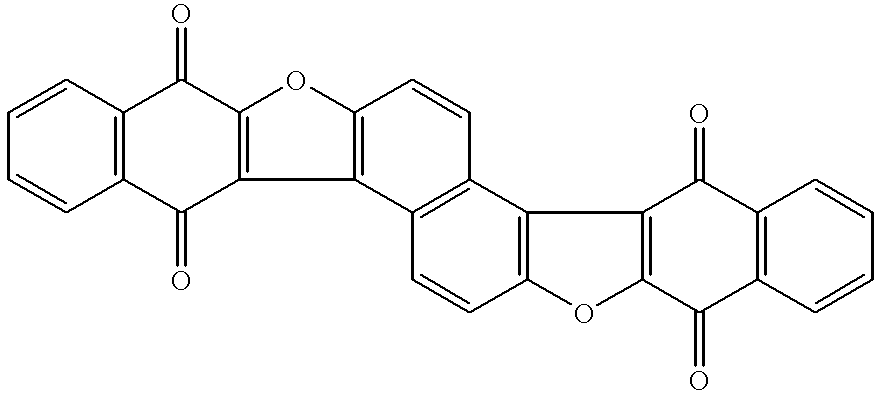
C1=CC2=C(C=C1)C(=O)C1=C(C2=O)OC2=C1C1=C(C=C2)C2=C(OC3=C2C(=O)C2=C(C=CC=C2)C3=O)C=C1
